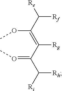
[Re]C([Rf])C(OC)=C([Rg])C(=OC)C([Rh])[Ri]
